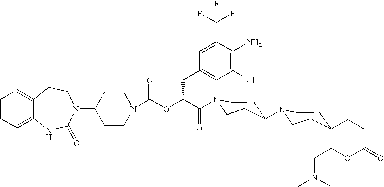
C12=CC=CC=C1NC(=O)N(C1CCN(C(OC(C(=O)N3CCC(N4CCC(CCC(=O)OCCN(C)C)CC4)CC3)CC3=CC(Cl)=C(N)C(C(F)(F)F)=C3)=O)CC1)CC2
